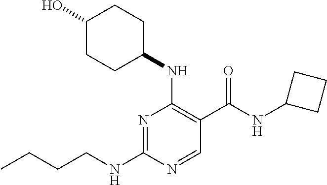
CCCCNC1=NC(NC2CCC(O)CC2)=C(C(NC2CCC2)=O)C=N1
